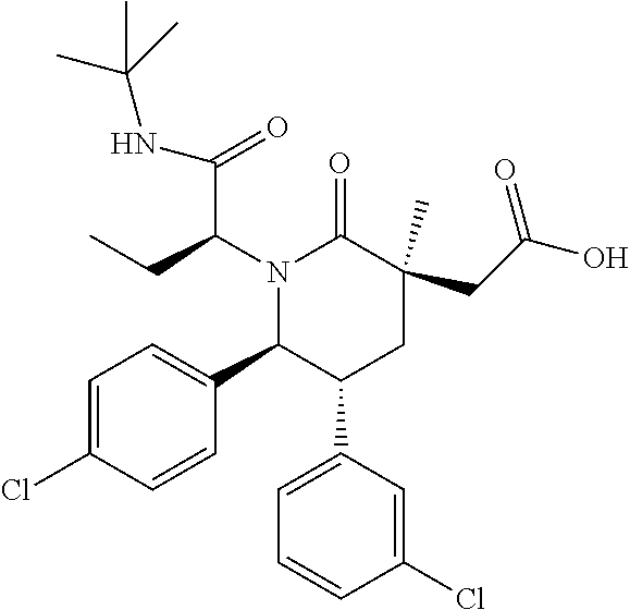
N1(C(CC)C(NC(C)(C)C)=O)C(C2=CC=C(Cl)C=C2)C(C2=CC=CC(Cl)=C2)CC(C)(CC(=O)O)C1=O
